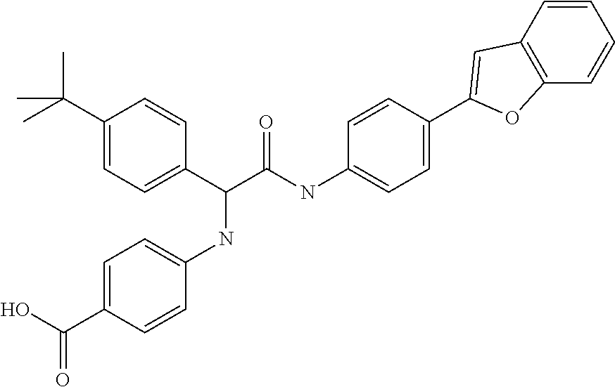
C1(C(C)(C)C)=CC=C(C(C(NC2=CC=C(C3=CC4=C(C=CC=C4)O3)C=C2)=O)NC2=CC=C(C(O)=O)C=C2)C=C1
